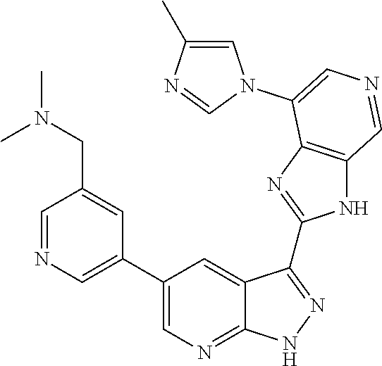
C1=NC=C(C2=CN=C3C(=C2)C(C2=NC4=C(N2)C=NC=C4N2C=C(C)N=C2)=NN3)C=C1CN(C)C
